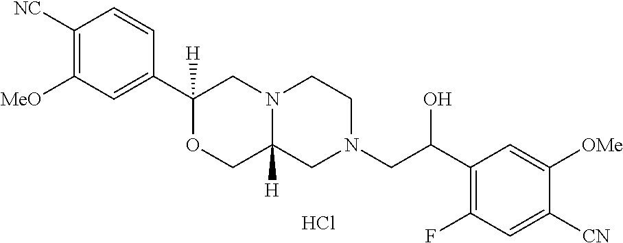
C1([NC])=C([MeO])C=C(C2([H])OCC3([H])N(C2)CCN(CC(C2=C(F)C=C([CN])C([OMe])=C2)O)C3)C=C1.Cl
